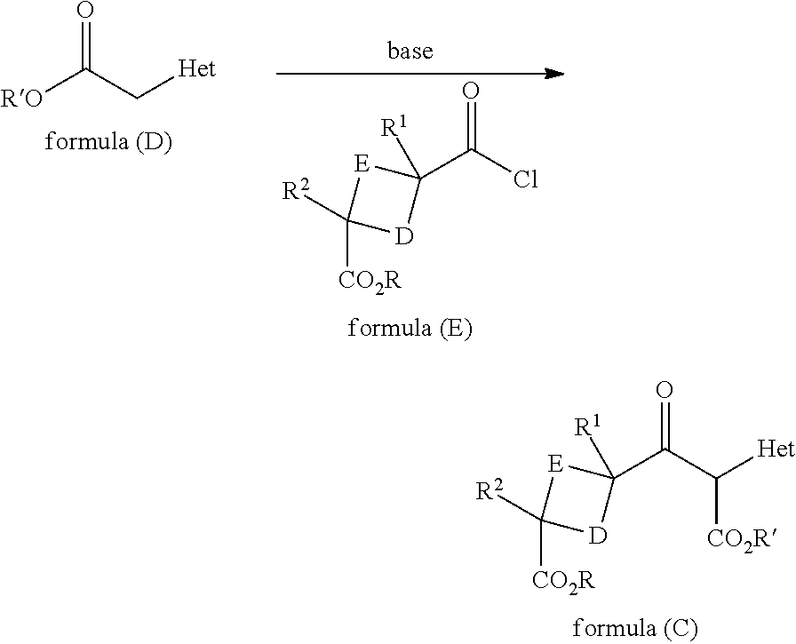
C(C(=O)C1([R1])[E]C([CO2R])([R2])[D]1)([Het])[CO2R].C(C(=O)[RO])[Het].ClC(=O)C1([R1])[E]C([CO2R])([R2])[D]1
